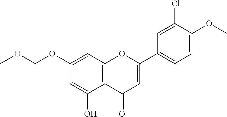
C1(OCOC)=CC2=C(C(O)=C1)C(=O)C=C(C1=CC=C(OC)C(Cl)=C1)O2
